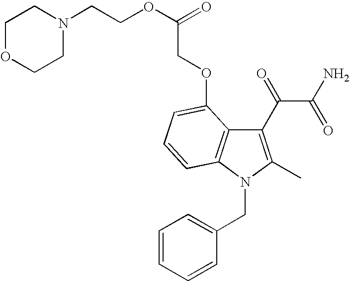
C1=CC=CC(CN2C3=C(C(C(C(N)=O)=O)=C2C)C(OCC(OCCN2CCOCC2)=O)=CC=C3)=C1
